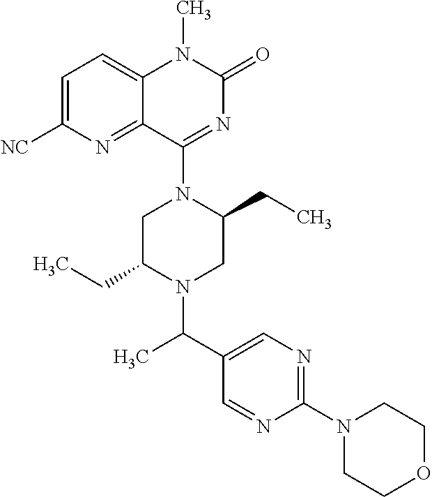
C1=C([NC])N=C2C(=C1)N(C)C(=O)N=C2N1C(CC)CN(C(C2=CN=C(N3CCOCC3)N=C2)C)C(CC)C1
